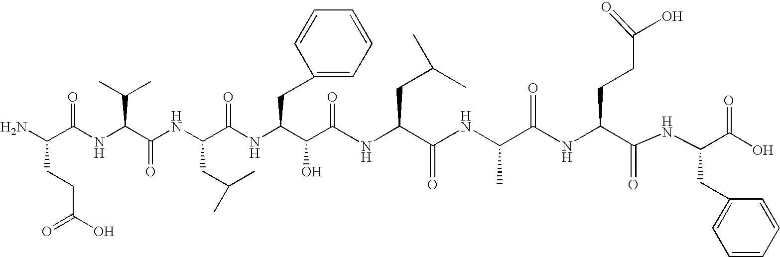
NC(C(NC(C(NC(C(NC(C(C(=O)NC(C(NC(C(NC(C(NC(C(O)=O)CC1=CC=CC=C1)=O)CCC(O)=O)=O)C)=O)CC(C)C)O)CC1=CC=CC=C1)=O)CC(C)C)=O)C(C)C)=O)CCC(O)=O
